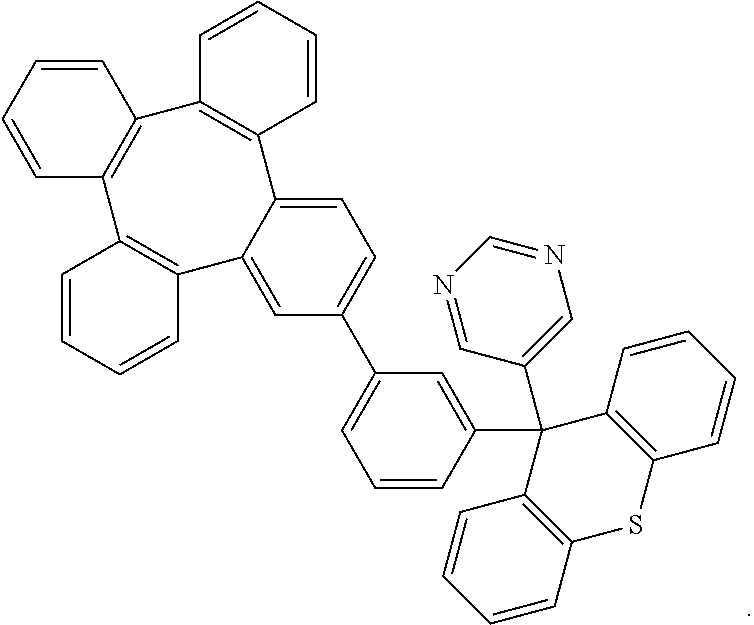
C1=C2C(=CC(C3=CC=CC(C4(C5=CN=CN=C5)C5=C(SC6=C4C=CC=C6)C=CC=C5)=C3)=C1)C1=C(C3=C(C4=C2C=CC=C4)C=CC=C3)C=CC=C1
